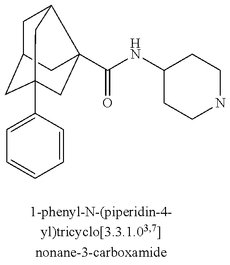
C1C2CC3(C4=CC=CC=C4)CC(C(NC4CCNCC4)=O)(C1C3)C2
